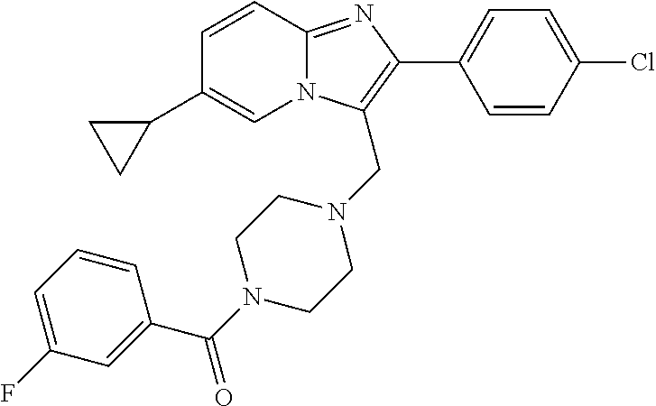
C1=CC2=NC(C3=CC=C(Cl)C=C3)=C(CN3CCN(C(C4=CC(F)=CC=C4)=O)CC3)N2C=C1C1CC1
